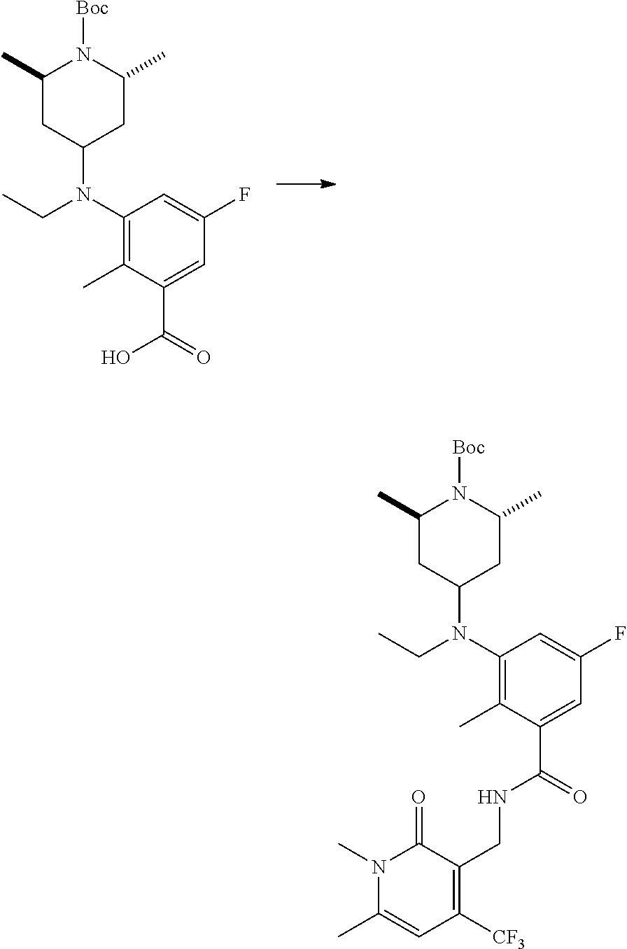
C1(N(CC)C2CC(C)N([Boc])C(C)C2)=C(C)C(C(=O)NCC2=C([CF3])C=C(C)N(C)C2=O)=CC(F)=C1.C1(N(CC)C2CC(C)N([Boc])C(C)C2)=C(C)C(C(=O)O)=CC(F)=C1
